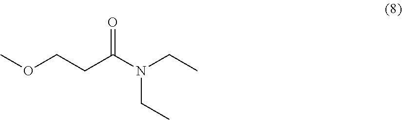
COCCC(N(CC)CC)=O
